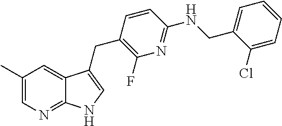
C1(Cl)=CC=CC=C1CNC1=NC(F)=C(CC2=CNC3=NC=C(C)C=C32)C=C1
